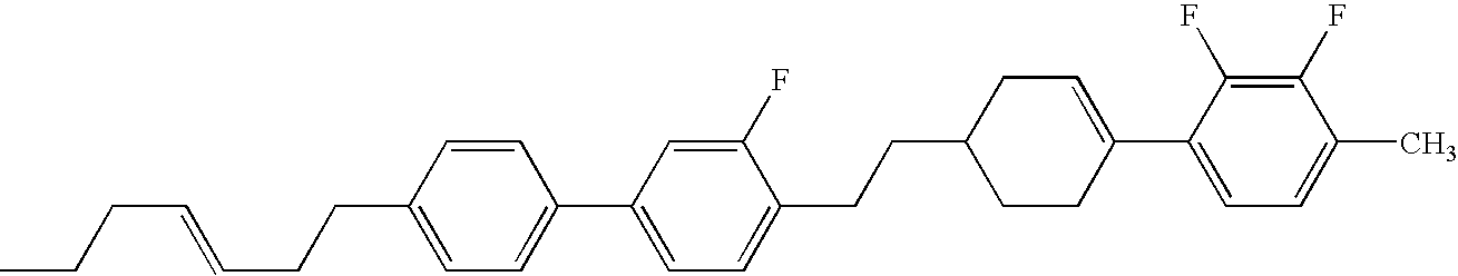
C1(F)=C(F)C(C2=CCC(CCC3=CC=C(C4=CC=C(CCC=CCCC)C=C4)C=C3F)CC2)=CC=C1C
